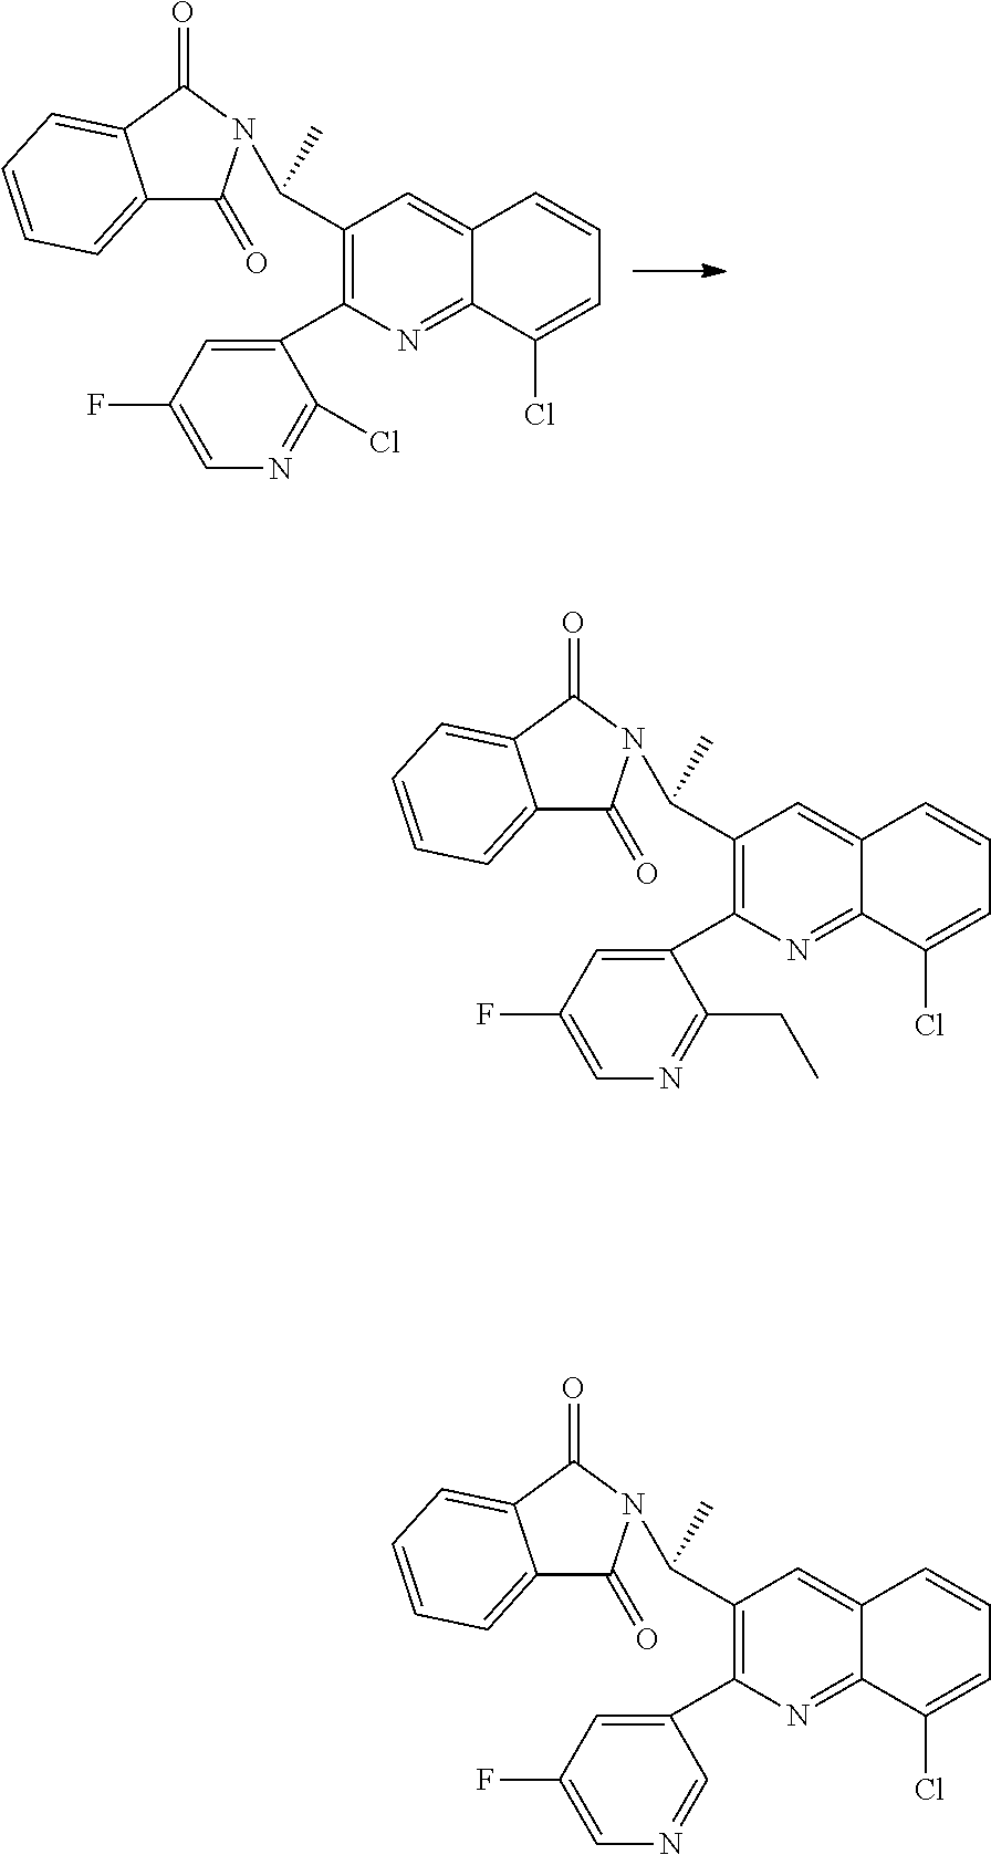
C12=CC=CC=C1C(=O)N(C(C1=C(C3=CC(F)=CN=C3Cl)N=C3C(=C1)C=CC=C3Cl)C)C2=O.C12=CC=CC=C1C(=O)N(C(C1=C(C3=CC(F)=CN=C3CC)N=C3C(=C1)C=CC=C3Cl)C)C2=O.C12=CC=CC=C1C(=O)N(C(C1=C(C3=CC(F)=CN=C3)N=C3C(=C1)C=CC=C3Cl)C)C2=O
